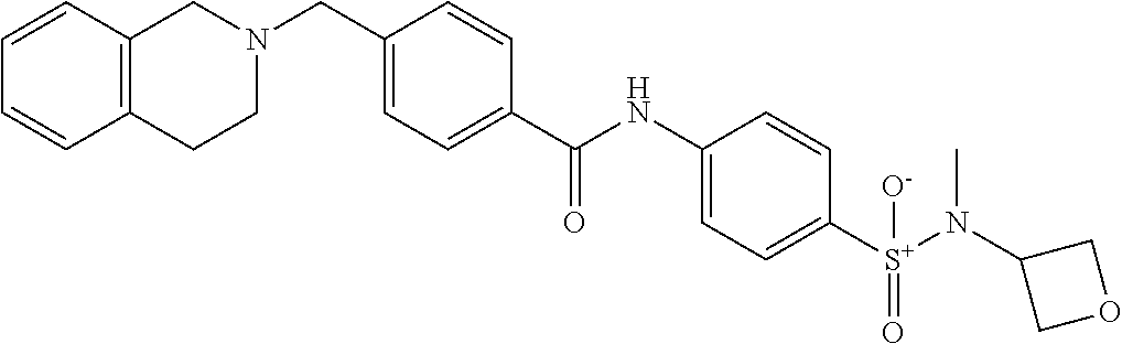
C1=CC2=C(C=C1)CCN(CC1=CC=C(C(NC3=CC=C([S+](N(C)C4COC4)(=O)[O-])C=C3)=O)C=C1)C2
